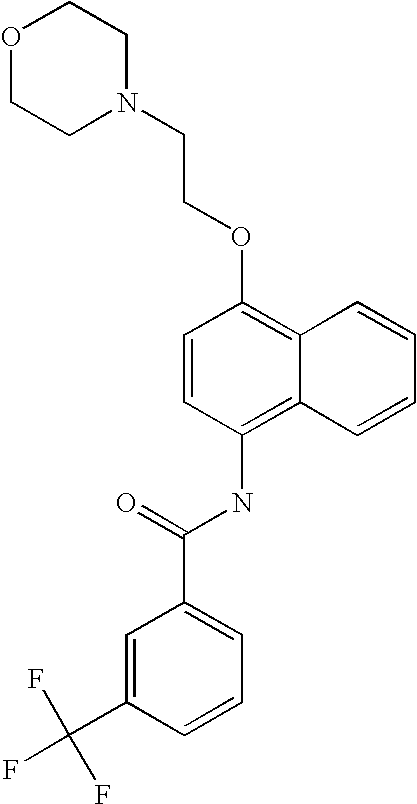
C1=CC(NC(C2=CC=CC(C(F)(F)F)=C2)=O)=C2C(=C1OCCN1CCOCC1)C=CC=C2
